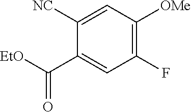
C1([NC])=CC([OMe])=C(F)C=C1C([EtO])=O
